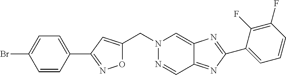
C(N1N=CC2=NC(C3=CC=CC(F)=C3F)=NC2=C1)C1=CC(C2=CC=C(Br)C=C2)=NO1
